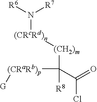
[(CRcRd)n](N([R7])[R6])[(CH2)m]C([(CRaRb)p][G])(C(Cl)=O)[R8]
